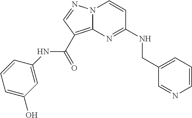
C1=CC=C(CNC2=NC3=C(C(NC4=CC(O)=CC=C4)=O)C=NN3C=C2)C=N1
